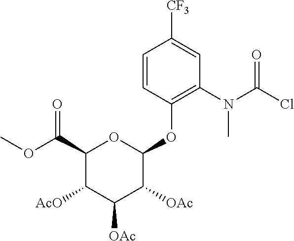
C1=CC(OC2OC(C(OC)=O)C([AcO])C([OAc])C2[OAc])=C(N(C(Cl)=O)C)C=C1[CF3]
